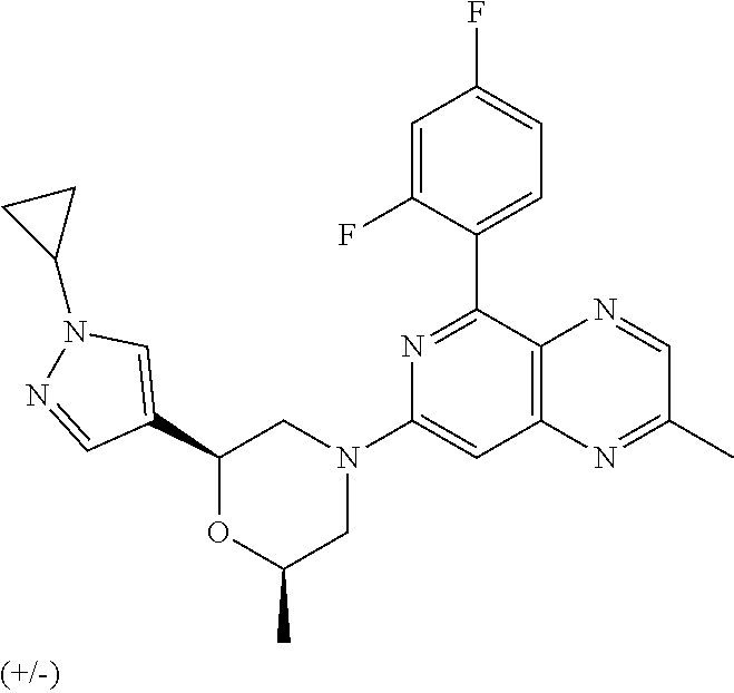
C1(C2=CN(C3CC3)N=C2)OC(C)CN(C2=CC3=C(C(C4=CC=C(F)C=C4F)=N2)N=CC(C)=N3)C1
